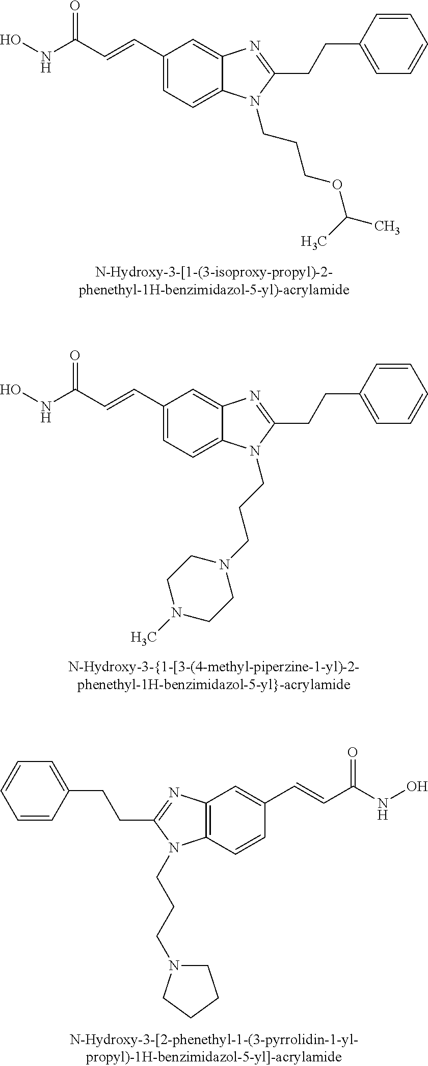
ONC(C=CC1=CC=C2C(=C1)N=C(CCC1=CC=CC=C1)N2CCCOC(C)C)=O.ONC(C=CC1=CC=C2C(=C1)N=C(CCC1=CC=CC=C1)N2CCCN1CCN(C)CC1)=O.C1=CC(CCC2=NC3=C(N2CCCN2CCCC2)C=CC(C=CC(NO)=O)=C3)=CC=C1
